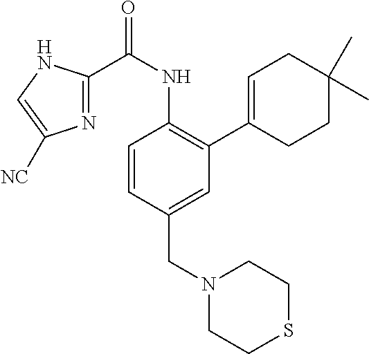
C1=CC(CN2CCSCC2)=CC(C2=CCC(C)(C)CC2)=C1NC(C1=NC([NC])=CN1)=O
